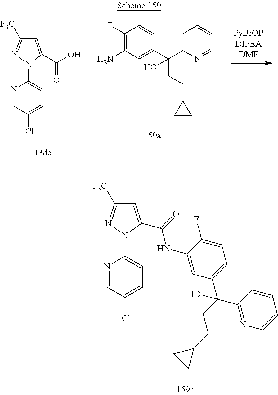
C1(F)=C(N)C=C(C(C2=CC=CC=N2)(CCC2CC2)O)C=C1.N1=CC(Cl)=CC=C1N1C(C(O)=O)=CC([F3C])=N1.N1=CC(Cl)=CC=C1N1N=C([F3C])C=C1C(=O)NC1=CC(C(C2=NC=CC=C2)(CCC2CC2)O)=CC=C1F
